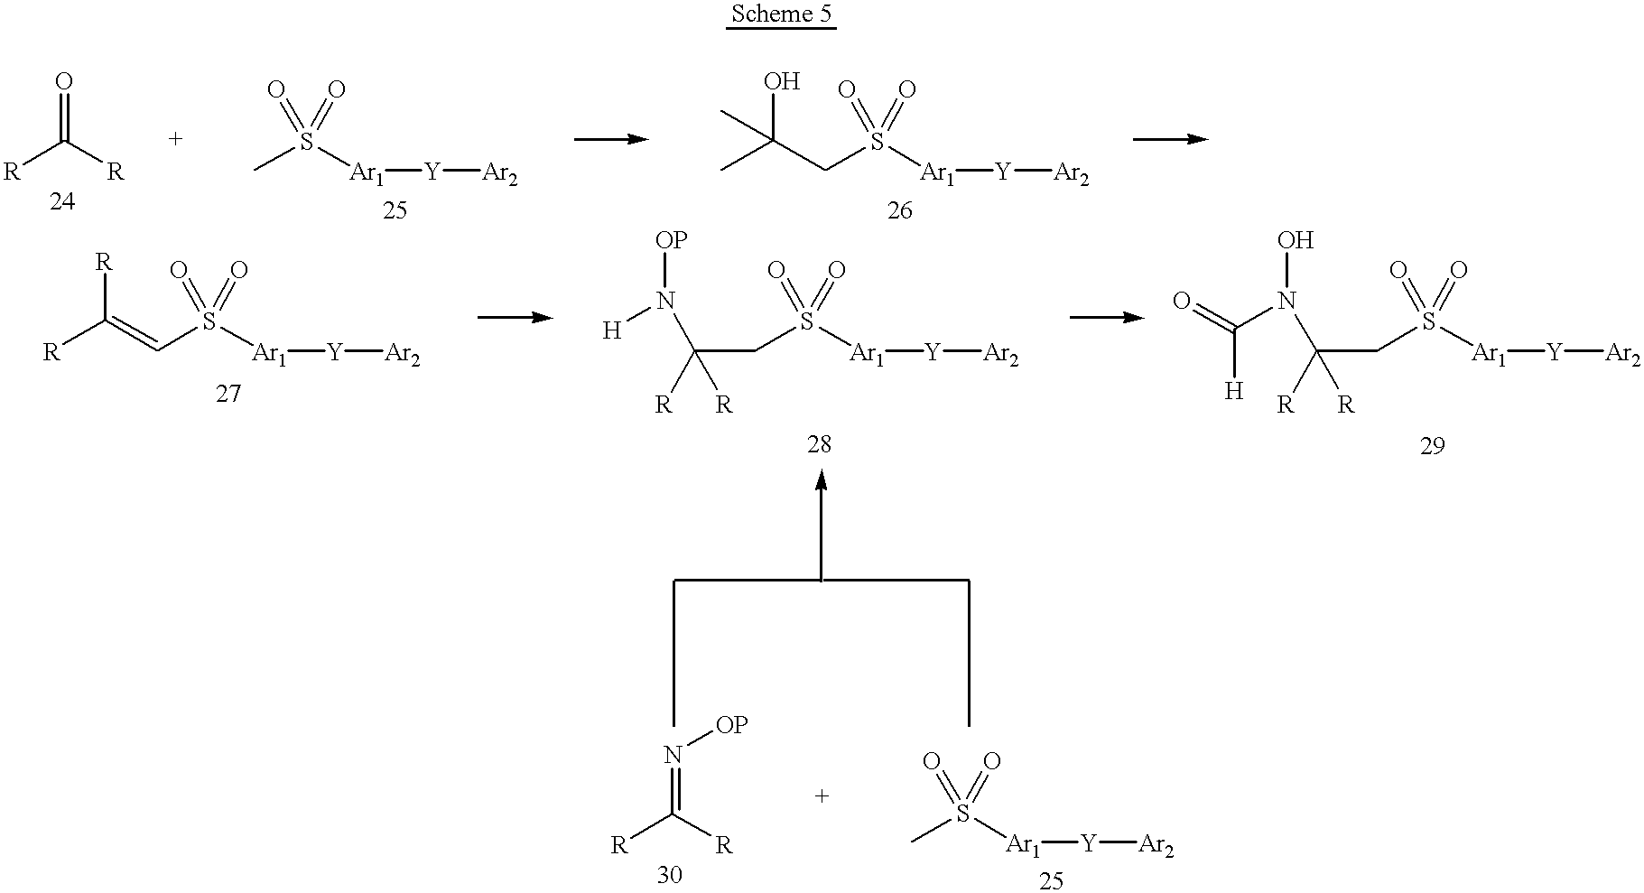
[R]C([R])=O.CS([Ar1][Y][Ar2])(=O)=O.C(S([Ar1][Y][Ar2])(=O)=O)C(O)(C)C.C(S([Ar1][Y][Ar2])(=O)=O)=C([R])[R].C(S([Ar1][Y][Ar2])(=O)=O)C([R])([R])N([OP])[H].C(S([Ar1][Y][Ar2])(=O)=O)C([R])([R])N(O)C([H])=O.CS([Ar1][Y][Ar2])(=O)=O.[R]C([R])=N[OP]
